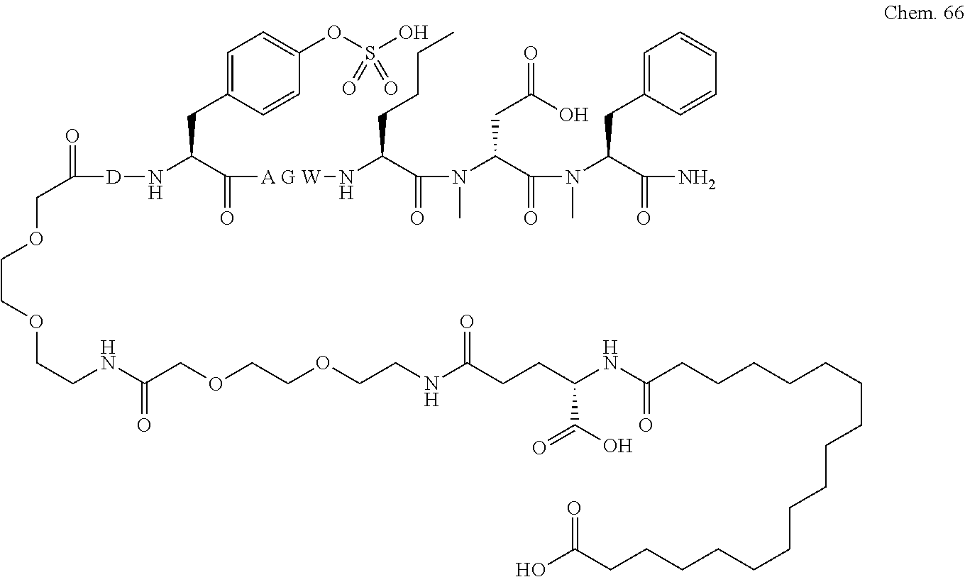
O(CCOCCNC(COCCOCCNC(CCC(NC(CCCCCCCCCCCCCCCCC(O)=O)=O)C(O)=O)=O)=O)CC([D]NC(C(=O)[A G W]NC(C(N(C)C(C(=O)N(C(C(N)=O)CC1=CC=CC=C1)C)CC(O)=O)=O)CCCC)CC1=CC=C(OS(O)(=O)=O)C=C1)=O
